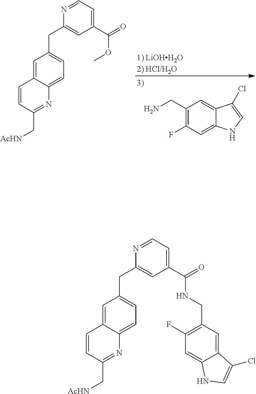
[1) LiOHH2O2) HCl/H2O].C1(CN)=C(F)C=C2C(=C1)C(Cl)=CN2.C1=C2C(=CC=C1CC1=CC(C(OC)=O)=CC=N1)N=C(C[AcHN])C=C2.C1=C2C(=CC=C1CC1=CC(C(NCC3=C(F)C=C4C(=C3)C(Cl)=CN4)=O)=CC=N1)N=C(C[AcHN])C=C2
